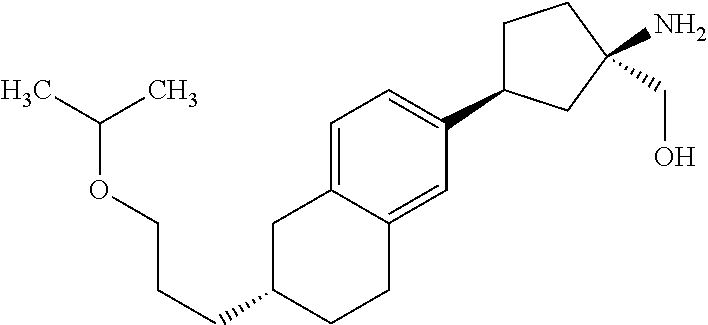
C(C1CCC2=CC(C3CCC(N)(CO)C3)=CC=C2C1)CCOC(C)C
